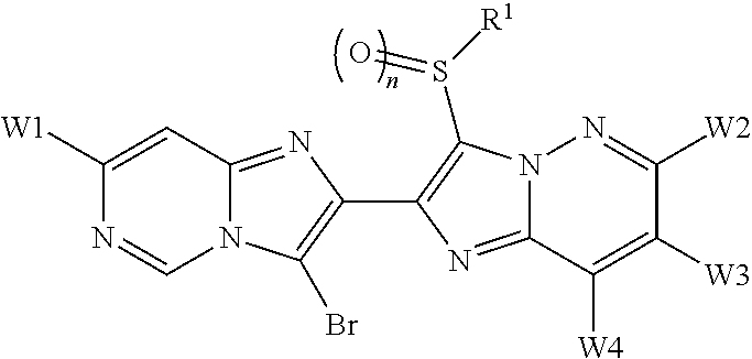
C1([W1])=CC2=NC(C3=C(S([R1])=O)N4C(=N3)C([W4])=C([W3])C([W2])=N4)=C(Br)N2C=N1
